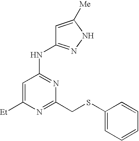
[Et]C1=CC(NC2=NNC([Me])=C2)=NC(CSC2=CC=CC=C2)=N1
